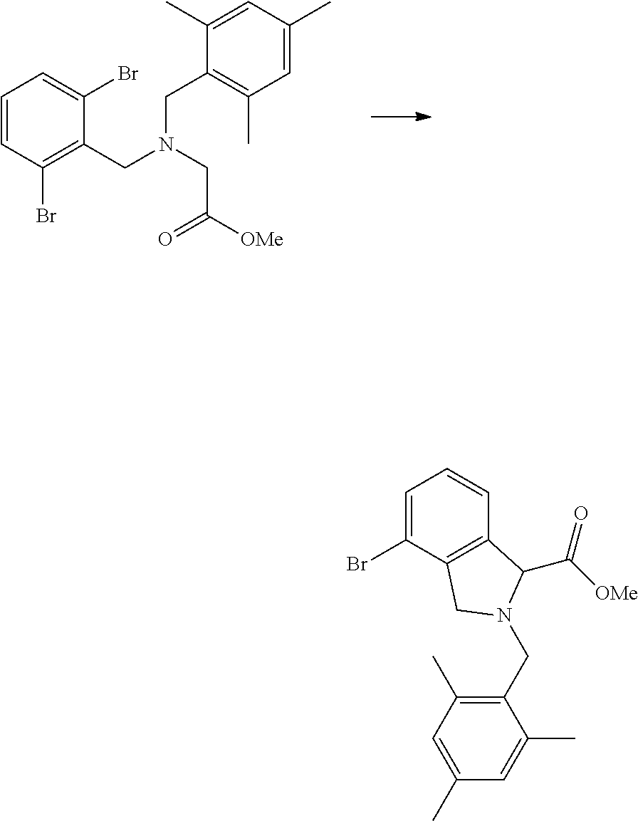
C1=CC(Br)=C(CN(CC([OMe])=O)CC2=C(C)C=C(C)C=C2C)C(Br)=C1.C1=C(Br)C2=C(C=C1)C(C([OMe])=O)N(CC1=C(C)C=C(C)C=C1C)C2
